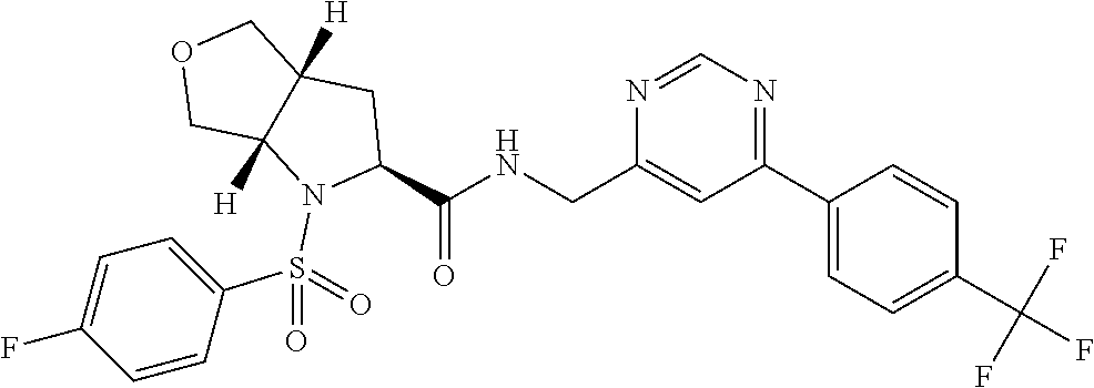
N1=CN=C(C2=CC=C(C(F)(F)F)C=C2)C=C1CNC(C1N(S(C2=CC=C(F)C=C2)(=O)=O)C2([H])C([H])(C1)COC2)=O
